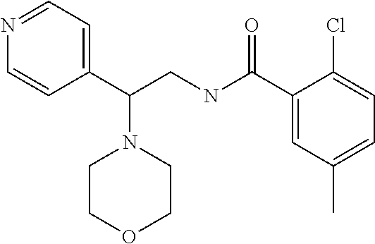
C1(C(CNC(C2=CC(C)=CC=C2Cl)=O)N2CCOCC2)=CC=NC=C1
